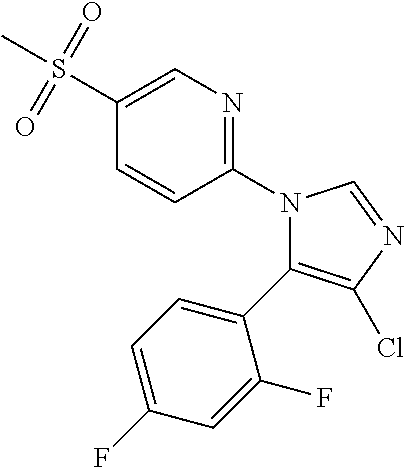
C1(S(C)(=O)=O)=CN=C(N2C(C3=CC=C(F)C=C3F)=C(Cl)N=C2)C=C1
